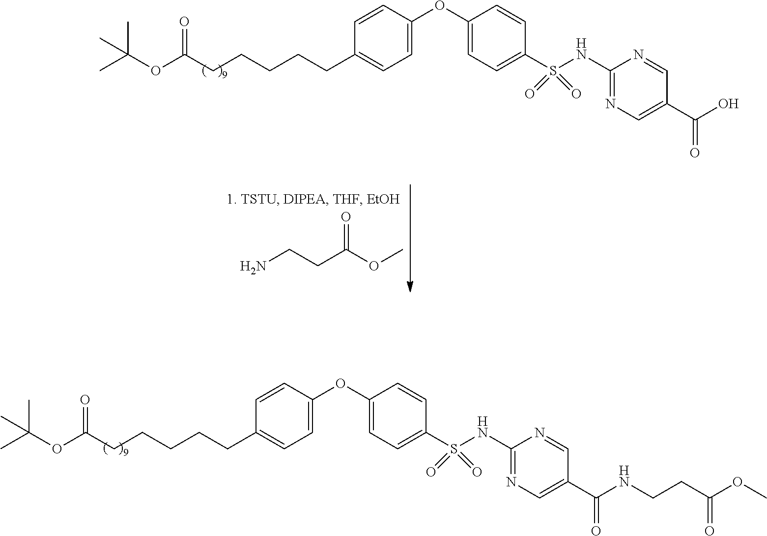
C1(NS(C2=CC=C(OC3=CC=C(CCCCCC(OC(C)(C)C)=O)C=C3)C=C2)(=O)=O)=NC=C(C(NCCC(OC)=O)=O)C=N1.C1(OC2=CC=C(S(NC3=NC=C(C(O)=O)C=N3)(=O)=O)C=C2)=CC=C(CCCCCC(OC(C)(C)C)=O)C=C1.NCCC(OC)=O
